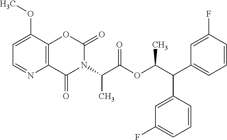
C12=C(C(OC)=CC=N1)OC(=O)N(C(C(OC(C(C1=CC=CC(F)=C1)C1=CC(F)=CC=C1)C)=O)C)C2=O
